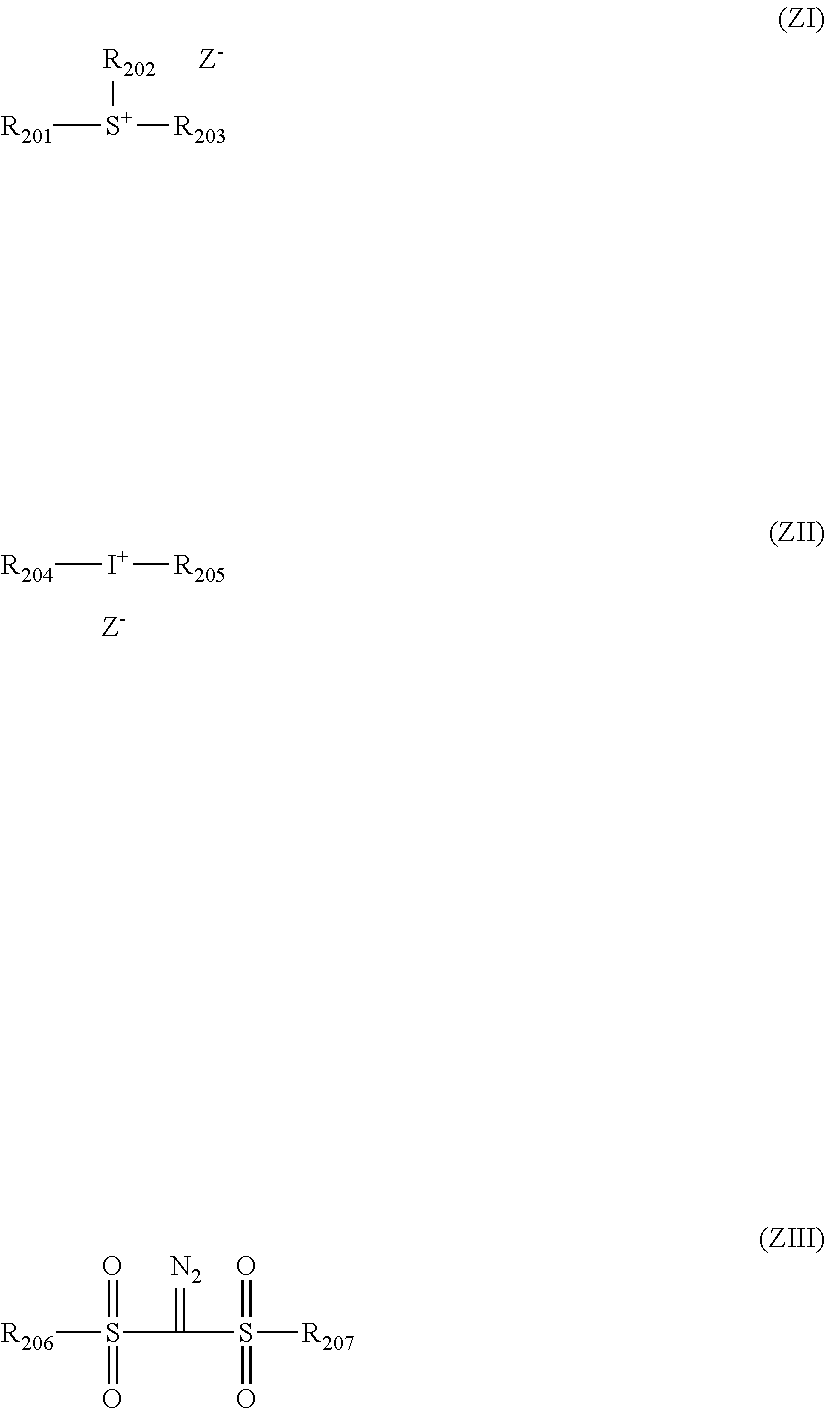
[S+]([R203])([R201])[R202].[I+]([R205])[R204].S([R207])(C(=[N2])S([R206])(=O)=O)(=O)=O
